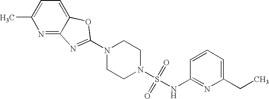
N1(C2=NC3=NC(C)=CC=C3O2)CCN(S(=O)(=O)NC2=NC(CC)=CC=C2)CC1
